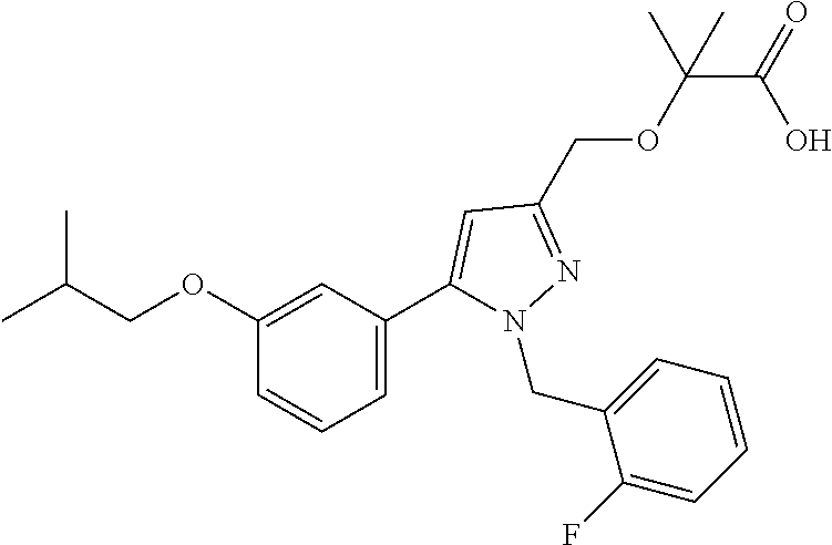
C(C(OCC1=NN(CC2=CC=CC=C2F)C(C2=CC=CC(OCC(C)C)=C2)=C1)(C)C)(=O)O
